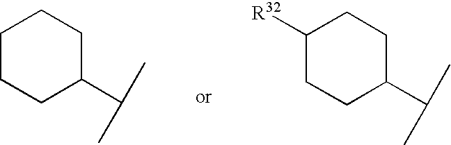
C1CCC(C(C)C)CC1.C1([R32])CCC(C(C)C)CC1
